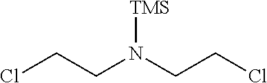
ClCCN(CCCl)[TMS]
